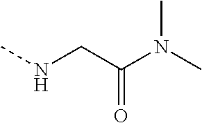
N(C)CC(N(C)C)=O
